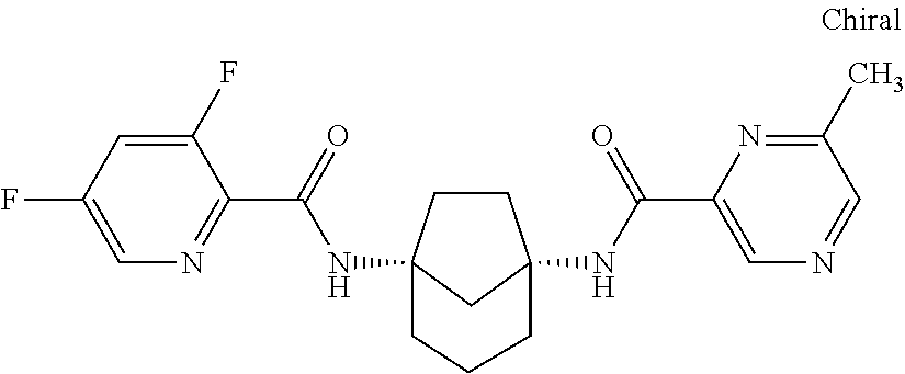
C1CC2(NC(C3=NC=C(F)C=C3F)=O)CC1(NC(C1=CN=CC(C)=N1)=O)CCC2
